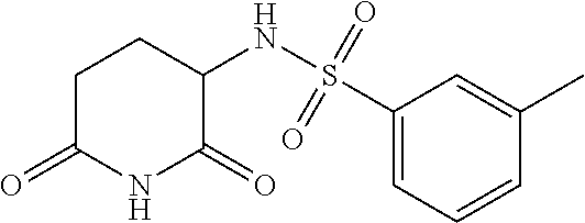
C1C(=O)NC(=O)C(NS(C2=CC=CC(C)=C2)(=O)=O)C1
